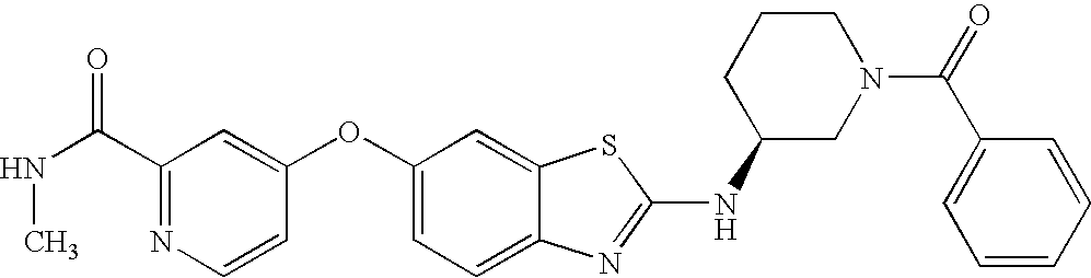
N1=C(C(NC)=O)C=C(OC2=CC=C3C(=C2)SC(NC2CN(C(=O)C4=CC=CC=C4)CCC2)=N3)C=C1
